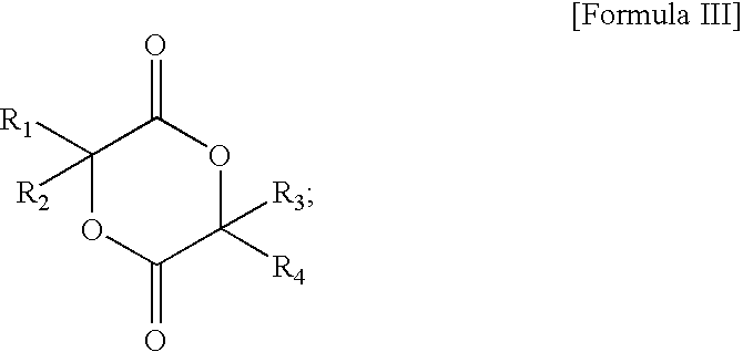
C1([R1])([R2])OC(=O)C([R4])([R3])OC1=O
